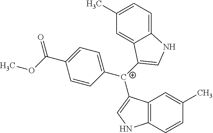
C12=C(C=CC(C)=C1)NC=C2[C+](C1=CC=C(C(OC)=O)C=C1)C1=CNC2=CC=C(C)C=C21
